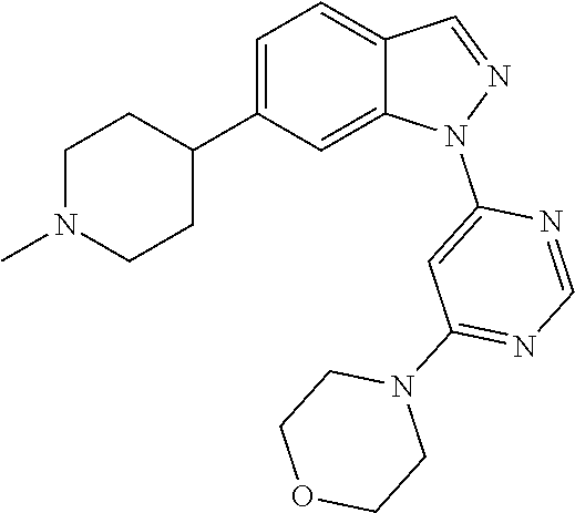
C1N(C)CCC(C2=CC=C3C(=C2)N(C2=CC(N4CCOCC4)=NC=N2)N=C3)C1
